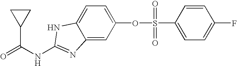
C12=CC(OS(C3=CC=C(F)C=C3)(=O)=O)=CC=C1NC(NC(C1CC1)=O)=N2
